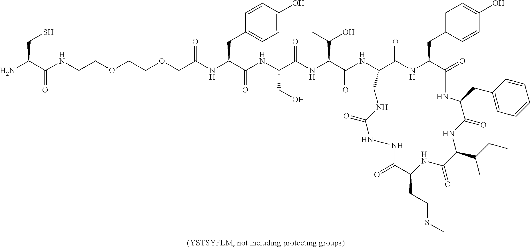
C1(NC(C(NC(C(NC(C(NC(=O)COCCOCCNC(C(N)CS)=O)CC2=CC=C(O)C=C2)=O)CO)=O)C(C)O)=O)C(=O)NC(CC2=CC=C(O)C=C2)C(=O)NC(CC2=CC=CC=C2)C(=O)NC(C(CC)C)C(=O)NC(CCSC)C(=O)NNC(=O)NC1
